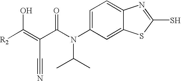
C1=C(N(C(C(=C([R2])O)C#N)=O)C(C)C)C=C2C(=C1)N=C(S)S2
